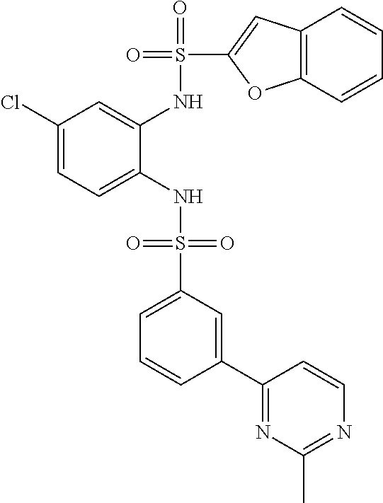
C1(Cl)=CC=C(NS(=O)(=O)C2=CC=CC(C3=NC(C)=NC=C3)=C2)C(NS(=O)(C2=CC3=C(O2)C=CC=C3)=O)=C1
